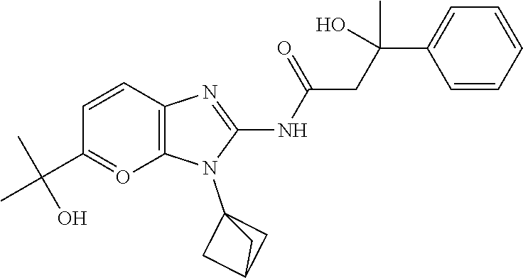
C1=CC2=C(O=C1C(C)(C)O)N(C13CC(C1)C3)C(NC(=O)CC(C1=CC=CC=C1)(O)C)=N2
